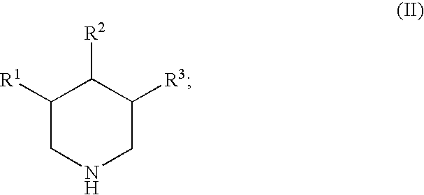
C1([R1])CNCC([R3])C1[R2]
